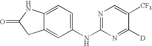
C1(NC2=NC=C([CF3])C([D])=N2)=CC=C2C(=C1)CC(=O)N2
